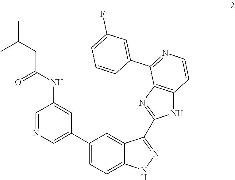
C1=NC=C(C2=CC=C3C(=C2)C(C2=NC4=C(N2)C=CN=C4C2=CC(F)=CC=C2)=NN3)C=C1NC(CC(C)C)=O
